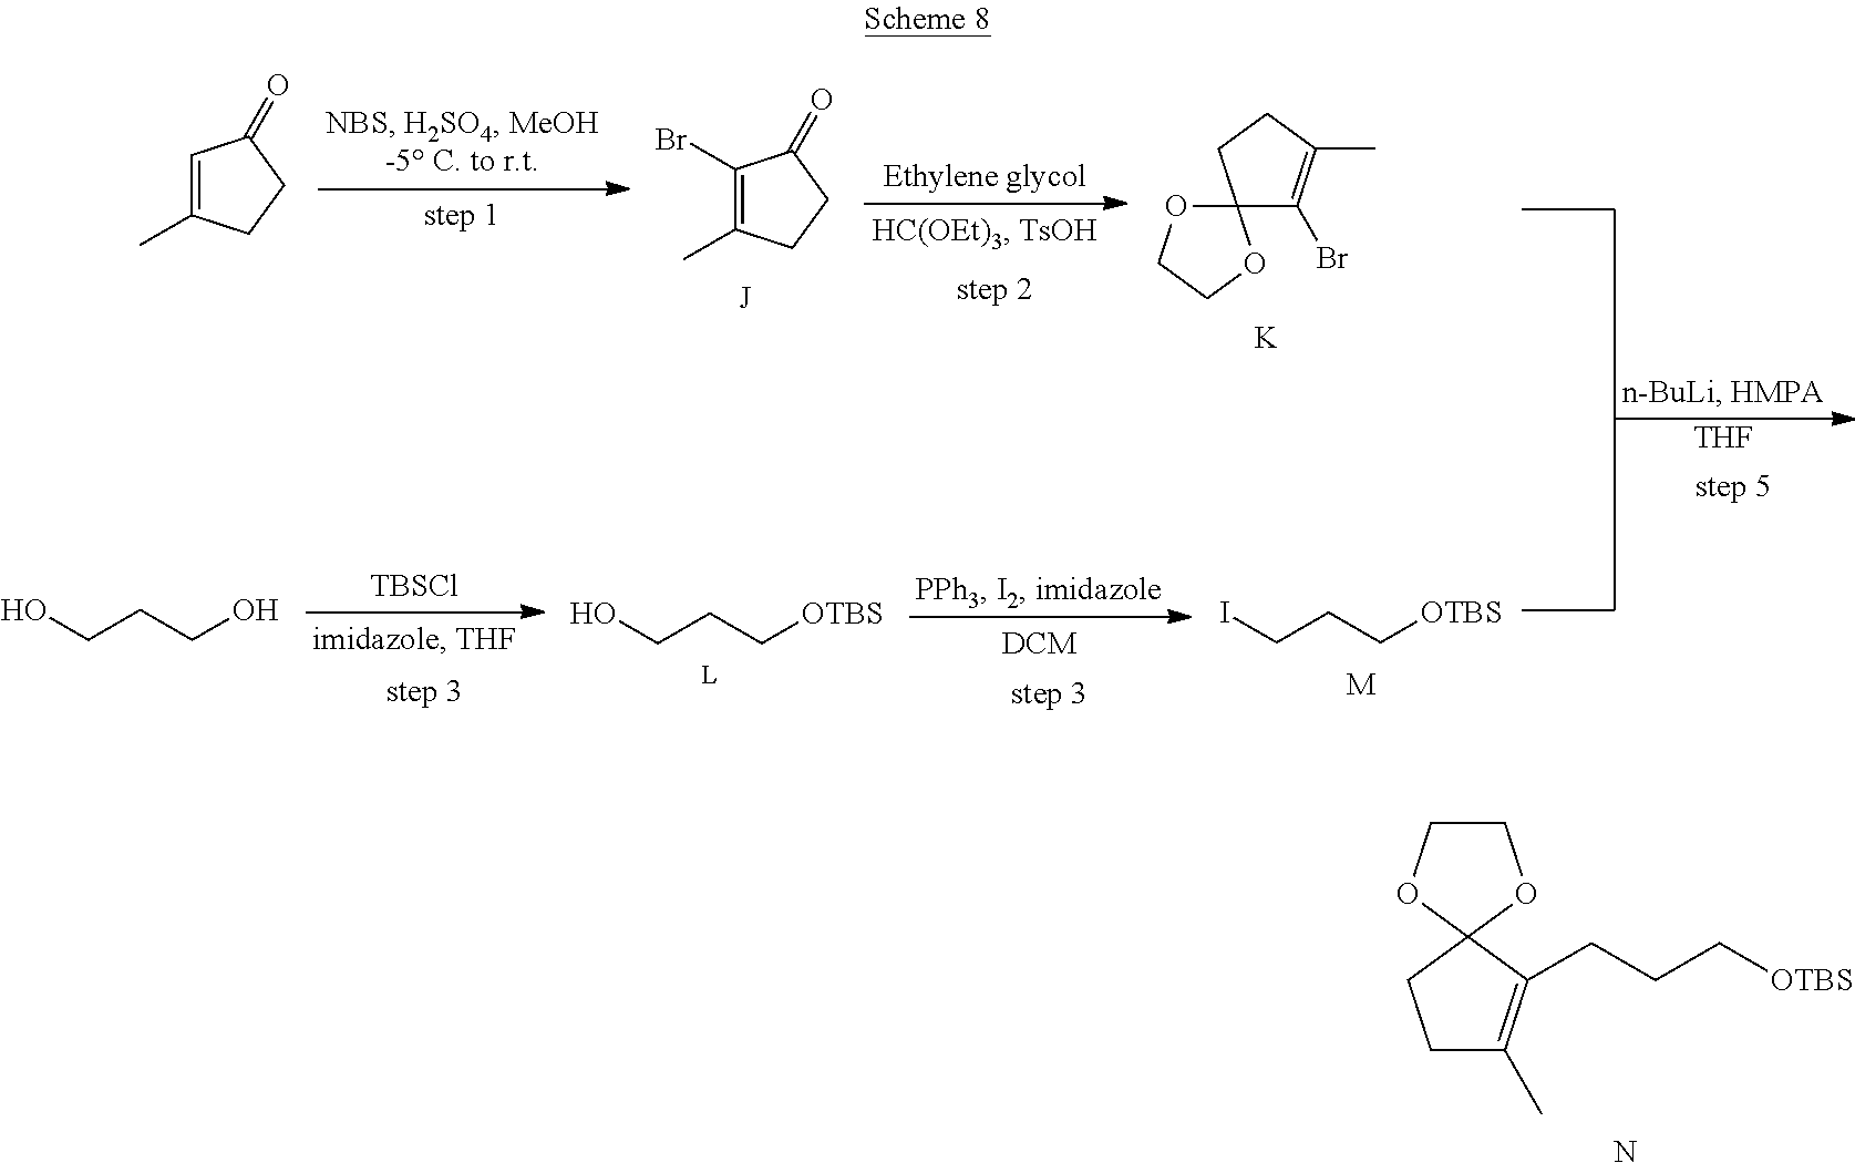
C1COC2(O1)CCC(C)=C2CCC[OTBS].N.OCCC[OTBS].[TBSCl].C1(Br)=C(C)CCC1=O.C12(C(Br)=C(C)CC1)OCCO2.[K].ICCC[OTBS].[M].[THF].C1=C(C)CCC1=O.OCCCO
